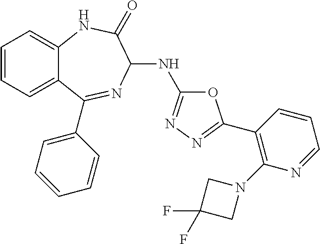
C1(C2=NN=C(NC3N=C(C4=CC=CC=C4)C4=CC=CC=C4NC3=O)O2)=C(N2CC(F)(F)C2)N=CC=C1
